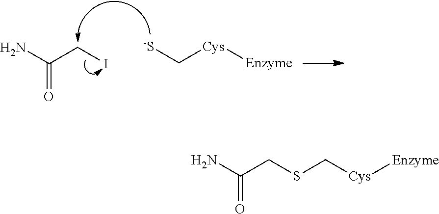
O=C(N)CI.[-S]C[Cys][Enzyme].O=C(N)CSC[Cys][Enzyme]
